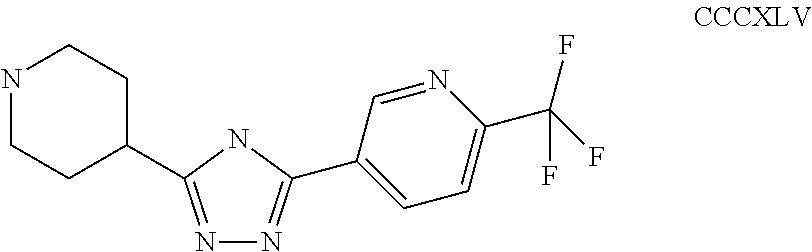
N1=C(C2CCNCC2)NC(C2=CC=C(C(F)(F)F)N=C2)=N1
